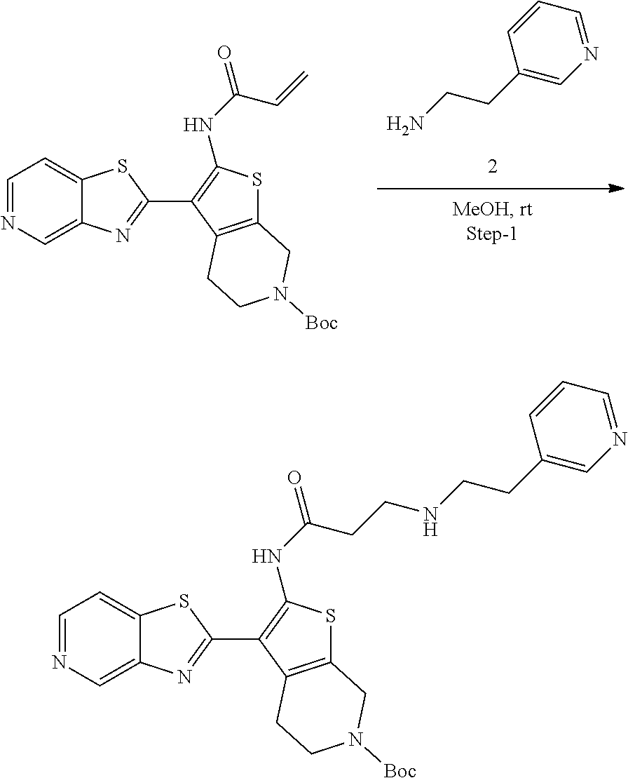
NCCC1=CN=CC=C1.C1=NC=C2C(=C1)SC(C1=C(NC(=O)C=C)SC3=C1CCN([Boc])C3)=N2.C1=NC=C2C(=C1)SC(C1=C(NC(=O)CCNCCC3=CN=CC=C3)SC3=C1CCN([Boc])C3)=N2
